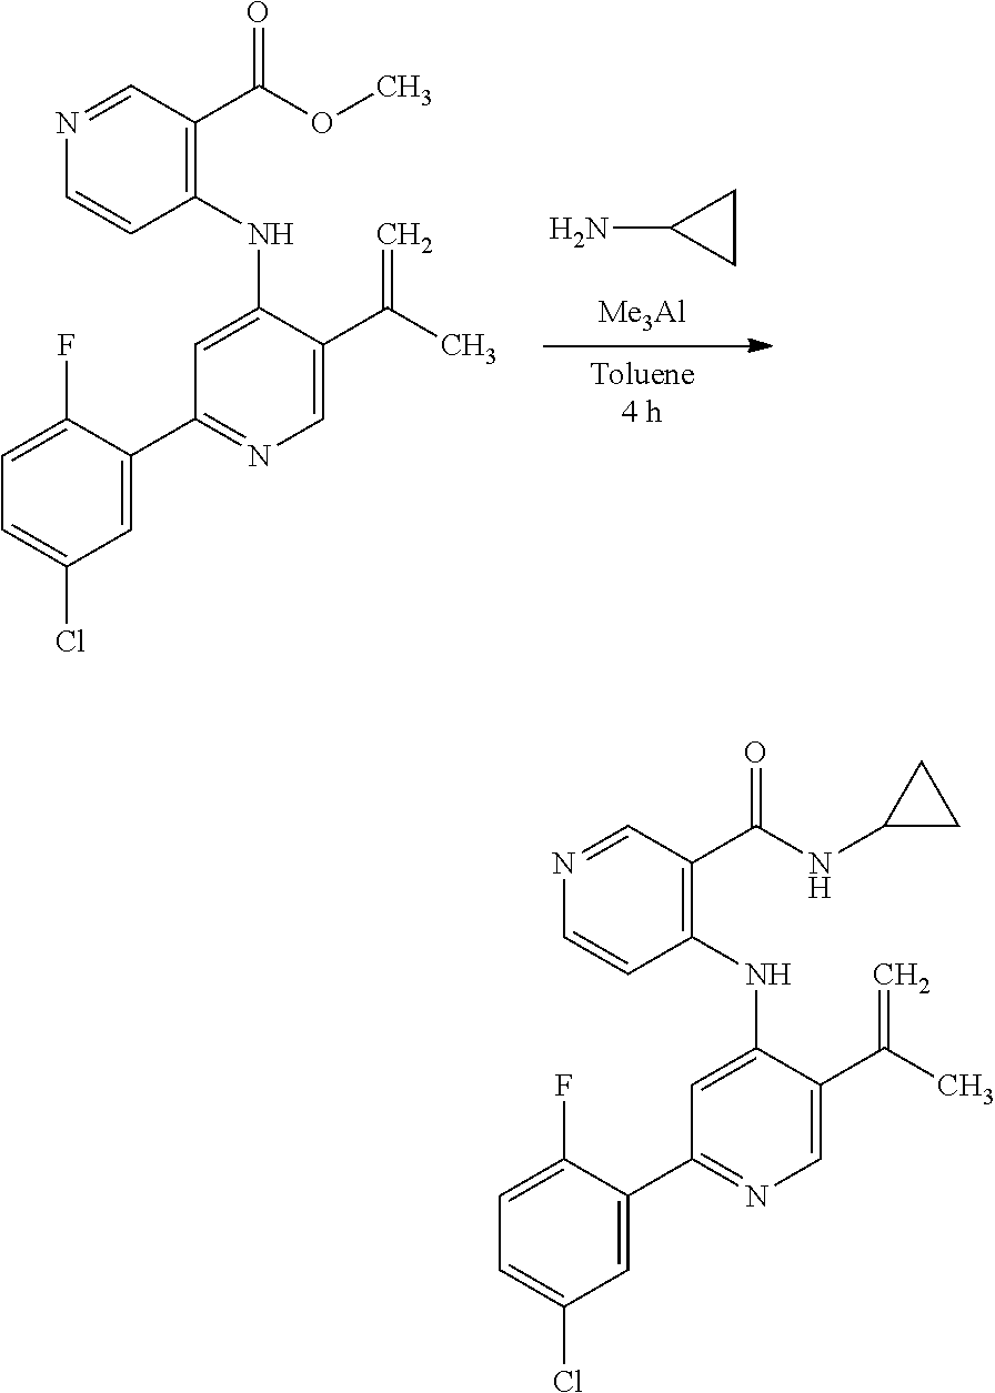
N1=CC(C(OC)=O)=C(NC2=CC(C3=CC(Cl)=CC=C3F)=NC=C2C(C)=C)C=C1.C1(N)CC1.[Me3Al].N1=CC(C(NC2CC2)=O)=C(NC2=CC(C3=CC(Cl)=CC=C3F)=NC=C2C(C)=C)C=C1
